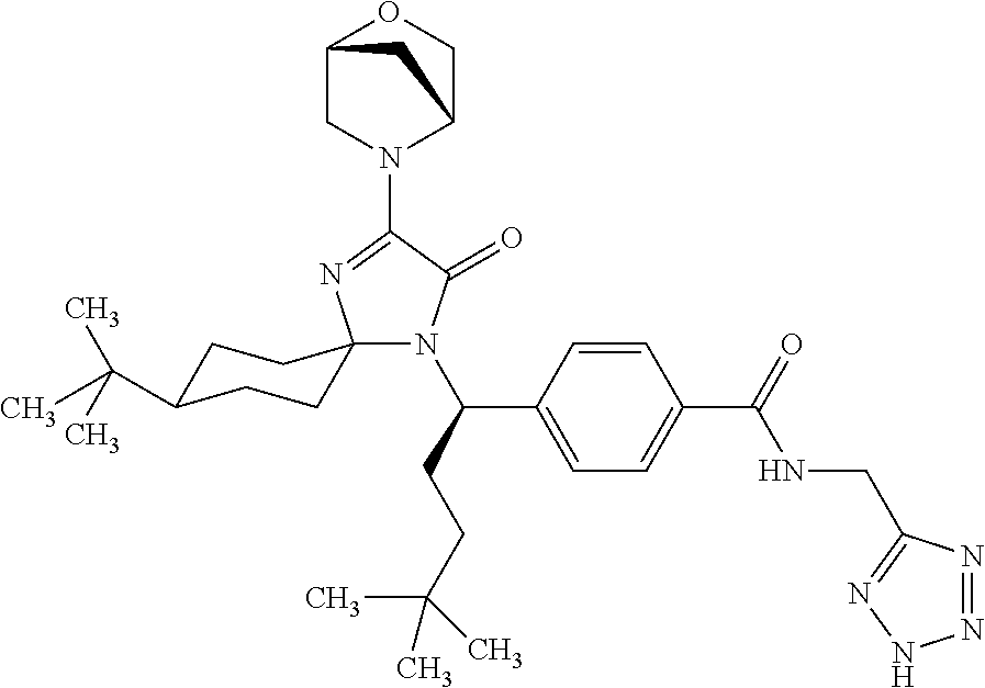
C1C(C(C)(C)C)CCC2(C1)N(C(CCC(C)(C)C)C1=CC=C(C(=O)NCC3=NNN=N3)C=C1)C(=O)C(N1C3COC(C1)C3)=N2
